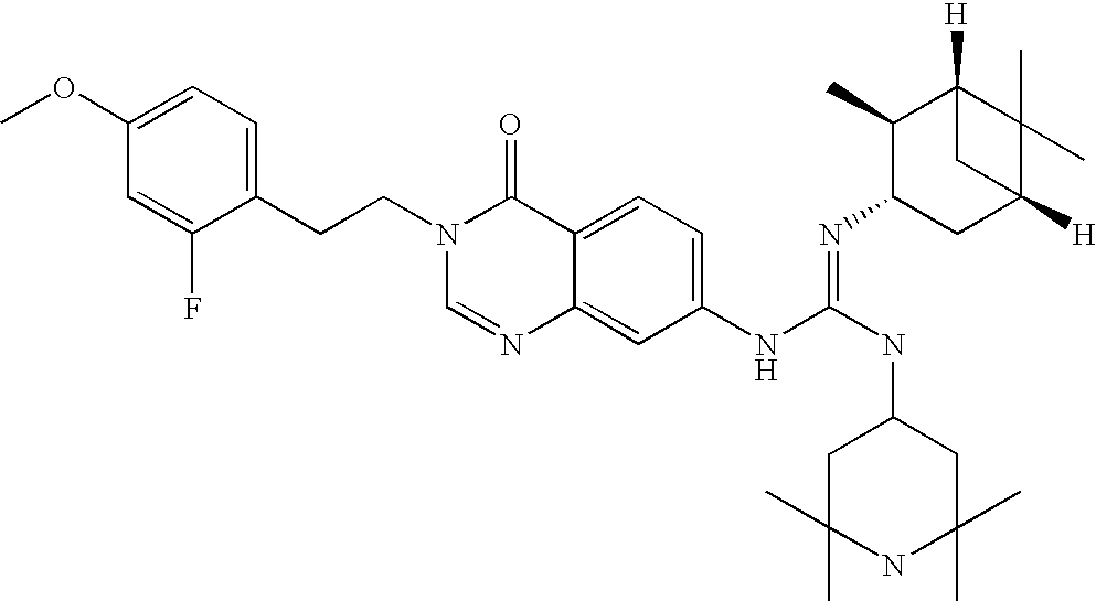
C1(CCN2C=NC3=CC(NC(NC4CC(C)(C)NC(C)(C)C4)=NC4CC5([H])C(C)(C)C([H])(C4C)C5)=CC=C3C2=O)=CC=C(OC)C=C1F
